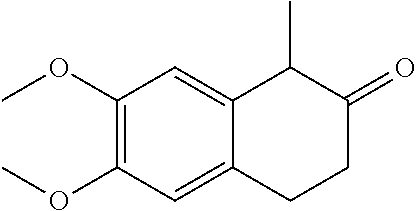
C1(OC)=C(OC)C=C2C(=C1)C(C)C(=O)CC2
